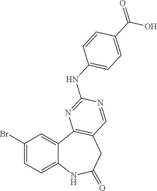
C1(Br)=CC=C2C(=C1)C1=C(CC(=O)N2)C=NC(NC2=CC=C(C(=O)O)C=C2)=N1
